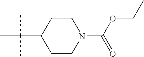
CC(C1CCN(C(OCC)=O)CC1)(C)C
